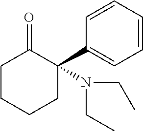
C1CCCC(C2=CC=CC=C2)(N(CC)CC)C1=O
